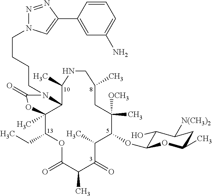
C12C(C)(C(CC)OC(=O)C(C)C(=O)C(C)C(OC3C(O)C([N(CH3)2])CC(C)O3)C(C)([OCH3])CC(C)CNC1C)OC(=O)N2CCCCN1N=NC(C2=CC(N)=CC=C2)=C1
